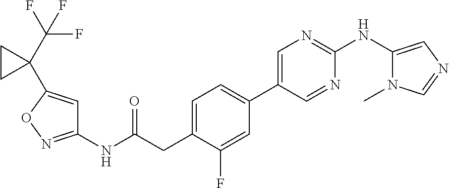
C1(NC(=O)CC2=CC=C(C3=CN=C(NC4=CN=CN4C)N=C3)C=C2F)=NOC(C2(C(F)(F)F)CC2)=C1
